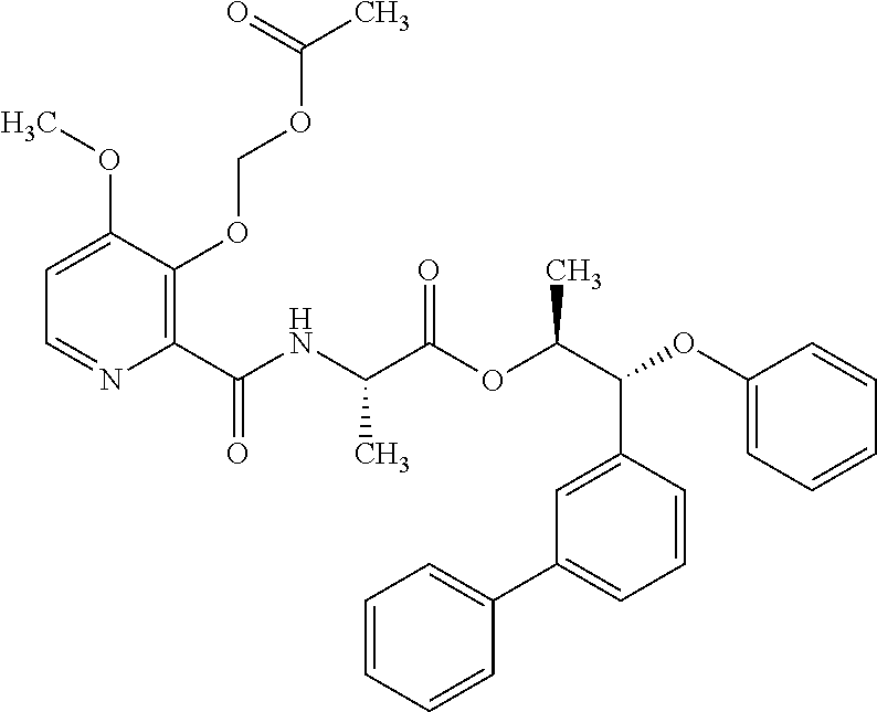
C1=C(OC)C(OCOC(C)=O)=C(C(NC(C(OC(C(C2=CC(C3=CC=CC=C3)=CC=C2)OC2=CC=CC=C2)C)=O)C)=O)N=C1
